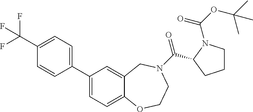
C1=C2C(=CC(C3=CC=C(C(F)(F)F)C=C3)=C1)CN(C(=O)C1CCCN1C(=O)OC(C)(C)C)CCO2
